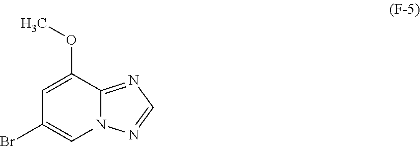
C1=C(OC)C2=NC=NN2C=C1Br
